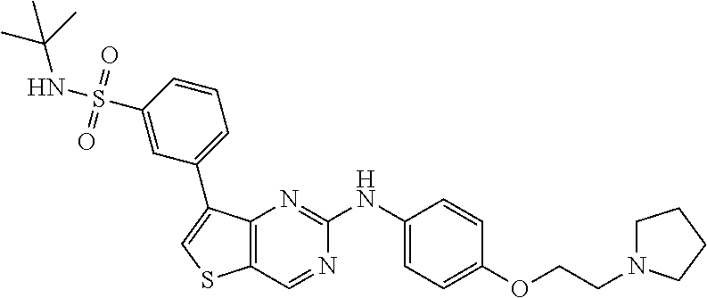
C1=CC(OCCN2CCCC2)=CC=C1NC1=NC2=C(C=N1)SC=C2C1=CC=CC(S(=O)(=O)NC(C)(C)C)=C1
